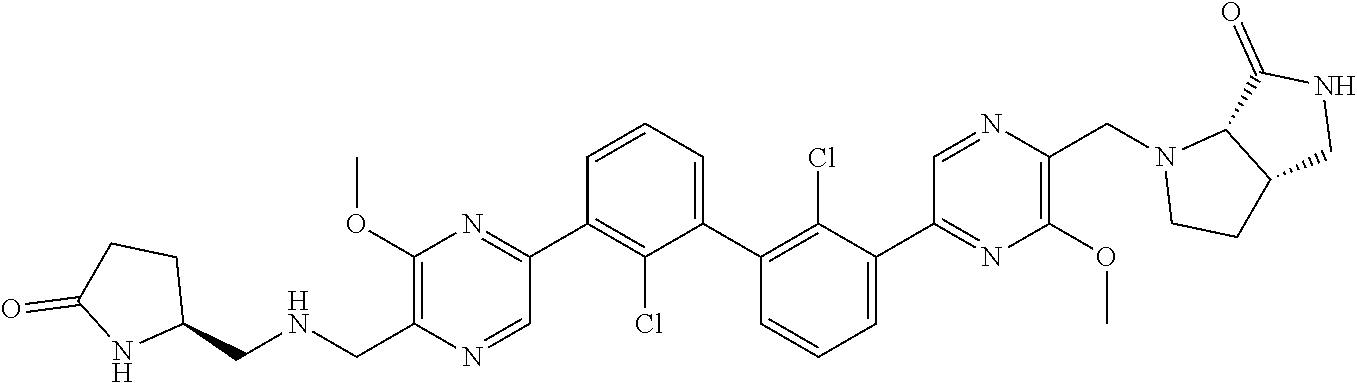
C1(C2=NC(OC)=C(C[HN]CC3CCC(=O)N3)N=C2)=C(Cl)C(C2=C(Cl)C(C3=NC(OC)=C(CN4CCC5C4C(=O)NC5)N=C3)=CC=C2)=CC=C1
